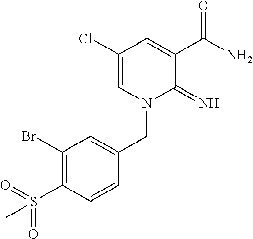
C1(Cl)=CN(CC2=CC(Br)=C(S(=O)(=O)C)C=C2)C(=N)C(C(N)=O)=C1
